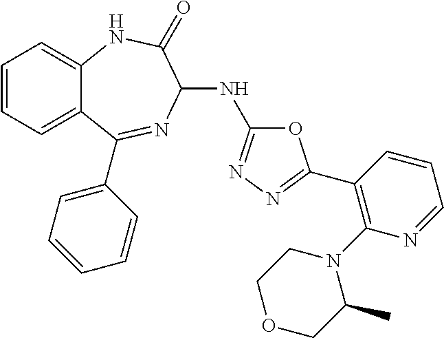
C1(C2=NN=C(NC3N=C(C4=CC=CC=C4)C4=CC=CC=C4NC3=O)O2)=C(N2CCOCC2C)N=CC=C1
